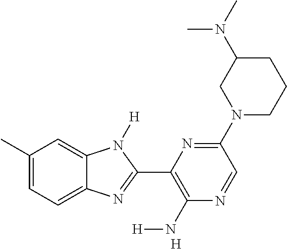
C1(C)=CC=C2C(=C1)N([H])C(C1=C(N[H])N=CC(N3CCCC(N(C)C)C3)=N1)=N2.[H]
